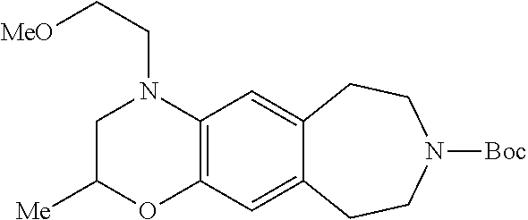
C12=C(C=C3C(=C1)CCN([Boc])CC3)N(CC[MeO])CC([Me])O2
